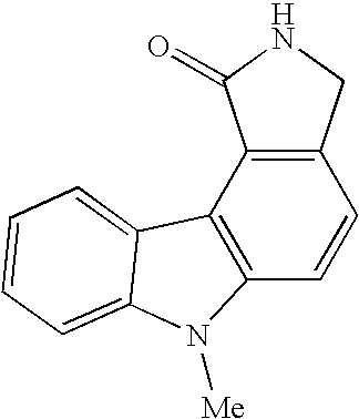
C12=C(C3=C(C=C1)CNC3=O)C1=CC=CC=C1N2[Me]
